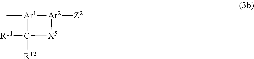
C[Ar1]1[Ar2]([Z2])[X5]C1([R12])[R11]
